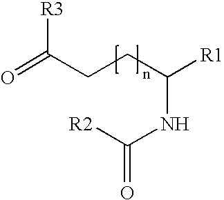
C(CC(NC([R2])=O)[R1])C(=O)[R3]
